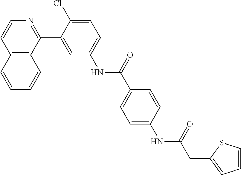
C12=C(C(C3=CC(NC(C4=CC=C(NC(CC5=CC=CS5)=O)C=C4)=O)=CC=C3Cl)=NC=C1)C=CC=C2
